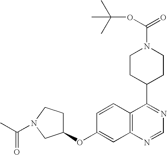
C12=C(N=CN=C1C1CCN(C(=O)OC(C)(C)C)CC1)C=C(OC1CCN(C(C)=O)C1)C=C2
